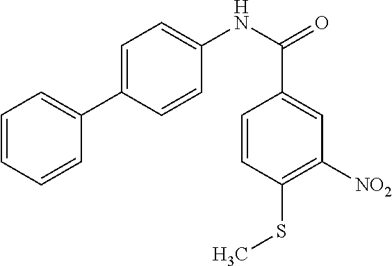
C1=CC(SC)=C([NO2])C=C1C(=O)NC1=CC=C(C2=CC=CC=C2)C=C1
